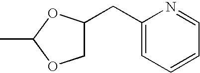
CC1OCC(CC2=CC=CC=N2)O1
